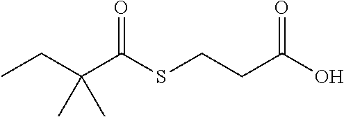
CCC(C(SCCC(O)=O)=O)(C)C
